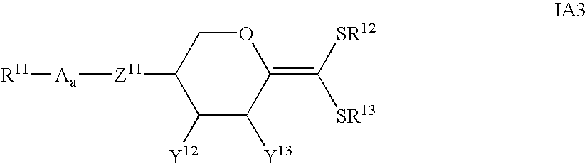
O1CC([Z11][Aa][R11])C([Y12])C([Y13])C1=C([SR12])[SR13]
